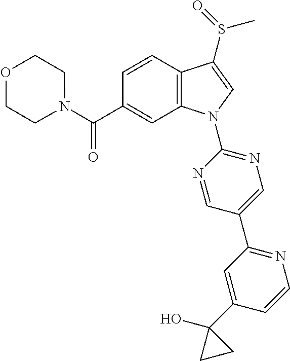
C(C1=CC2=C(C=C1)C(S(C)=O)=CN2C1=NC=C(C2=NC=CC(C3(O)CC3)=C2)C=N1)(=O)N1CCOCC1
